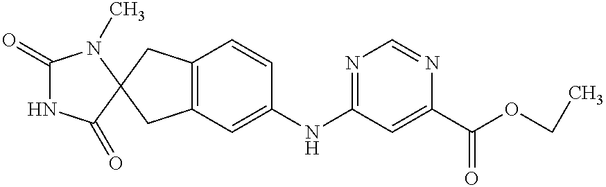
N1=C(NC2=CC3=C(CC4(C(=O)NC(=O)N4C)C3)C=C2)C=C(C(OCC)=O)N=C1
